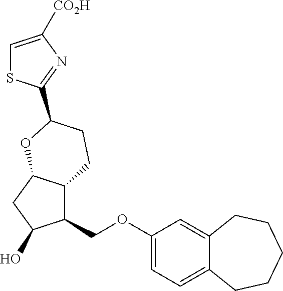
C1(COC2=CC=C3C(=C2)CCCCC3)C2C(CC1O)OC(C1=NC([CO2H])=CS1)CC2
